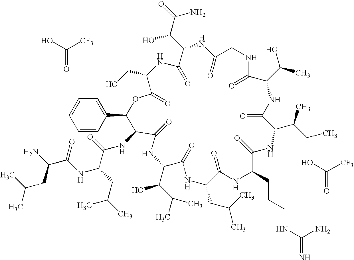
C1=CC=CC(C2C(NC(=O)C(CC(C)C)NC(C(N)CC(C)C)=O)C(=O)NC(C(C(C)C)O)C(=O)NC(CC(C)C)C(=O)NC(CCCNC(=N)N)C(=O)NC(C(CC)C)C(=O)NC(C(C)O)C(=O)NCC(=O)NC(C(C(=O)N)O)C(=O)NC(CO)C(=O)O2)=C1.OC([CF3])=O.OC([CF3])=O
